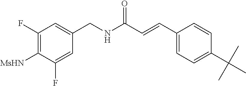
C1([MsHN])=C(F)C=C(CNC(C=CC2=CC=C(C(C)(C)C)C=C2)=O)C=C1F
